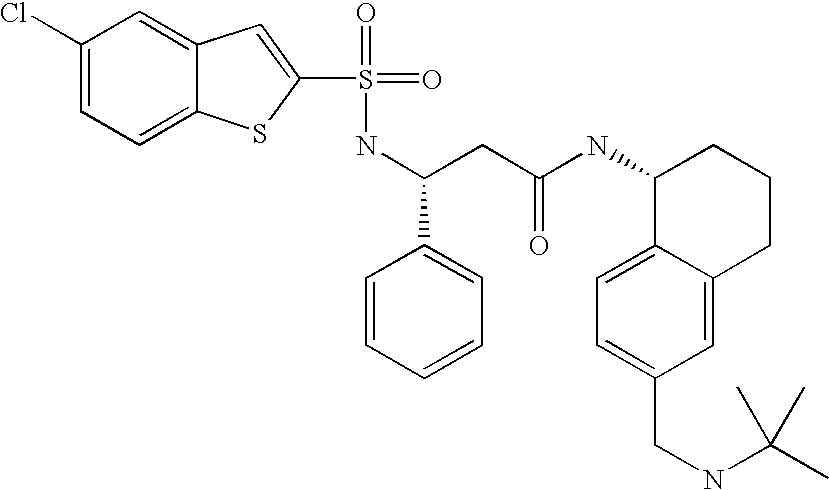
C(C(NC1C2=CC=C(CNC(C)(C)C)C=C2CCC1)=O)C(NS(=O)(=O)C1=CC2=CC(Cl)=CC=C2S1)C1=CC=CC=C1
